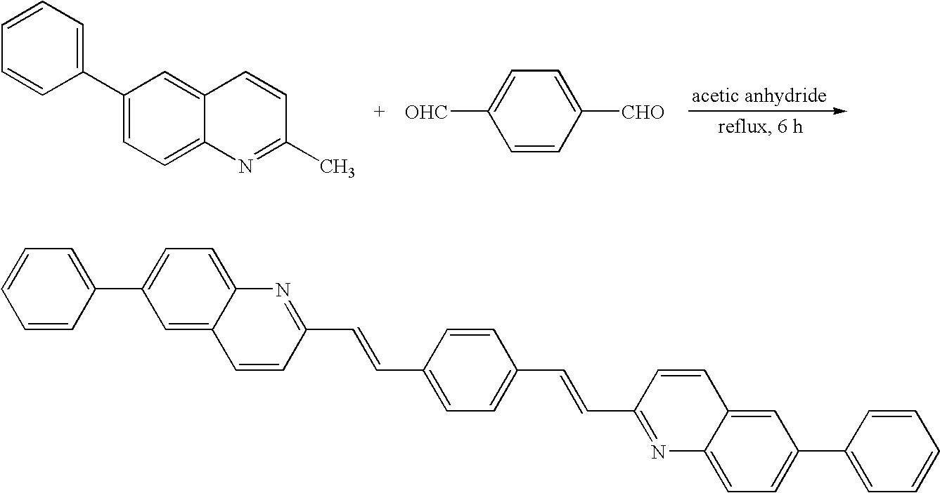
[OHC]C1=CC=C([CHO])C=C1.C1=CC=C(C2=CC=C3C(=C2)C=CC(C)=N3)C=C1.C1=CC(C2=CC=C3C(=C2)C=CC(C=CC2=CC=C(C=CC4=NC5=CC=C(C6=CC=CC=C6)C=C5C=C4)C=C2)=N3)=CC=C1
